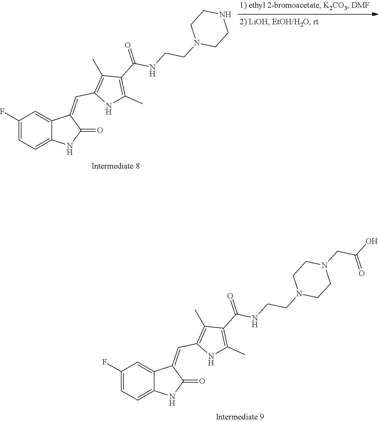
C1(F)=CC=C2C(=C1)C(=CC1=C(C)C(C(=O)NCCN3CCNCC3)=C(C)N1)C(=O)N2.C1(F)=CC=C2C(=C1)C(=CC1=C(C)C(C(=O)NCCN3CCN(CC(O)=O)CC3)=C(C)N1)C(=O)N2
